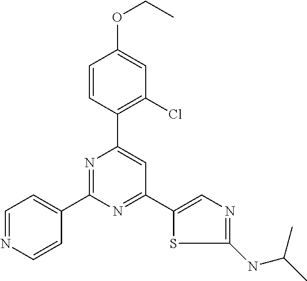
C1=CC(C2=CC(C3=CN=C(NC(C)C)S3)=NC(C3=CC=NC=C3)=N2)=C(Cl)C=C1OCC
